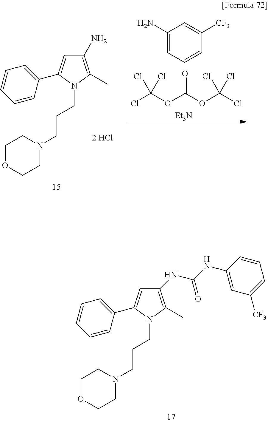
C1=CC=CC(C2=CC(N)=C(C)N2CCCN2CCOCC2)=C1.C1(N)=CC=CC([CF3])=C1.ClC(OC(OC(Cl)(Cl)Cl)=O)(Cl)Cl.[Et3N].C1=CC=CC(C2=CC(NC(NC3=CC([CF3])=CC=C3)=O)=C(C)N2CCCN2CCOCC2)=C1
